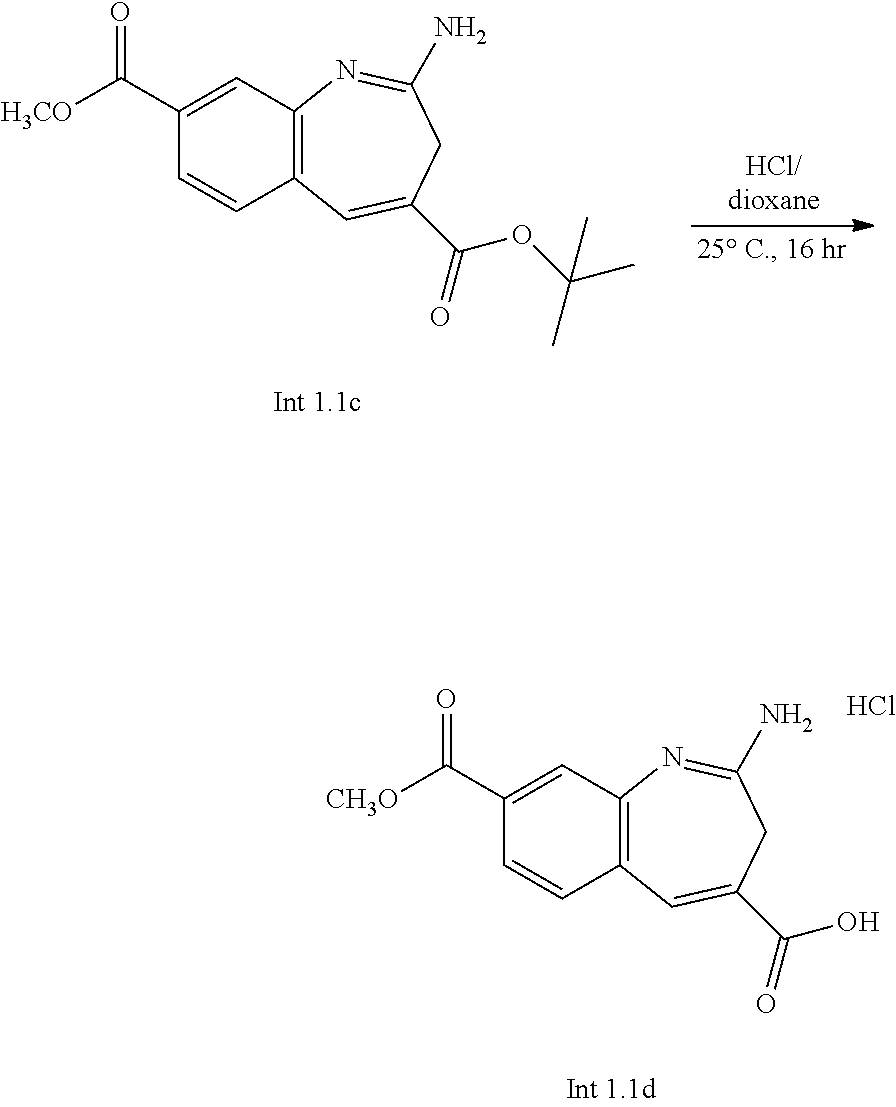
C12=C(C=C(C([H3CO])=O)C=C1)N=C(N)CC(C(=O)OC(C)(C)C)=C2.C12=C(C=C(C([CH3O])=O)C=C1)N=C(N)CC(C(=O)O)=C2.Cl
